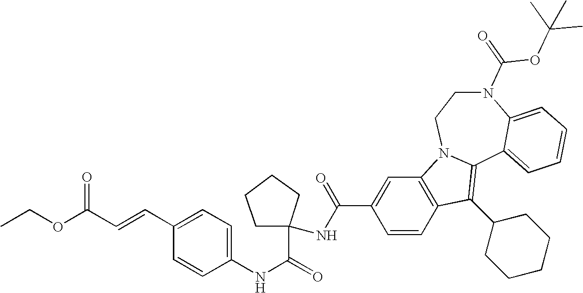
C1=C(C=CC(OCC)=O)C=CC(NC(=O)C2(NC(C3=CC4=C(C=C3)C(C3CCCCC3)=C3N4CCN(C(=O)OC(C)(C)C)C4=CC=CC=C34)=O)CCCC2)=C1
